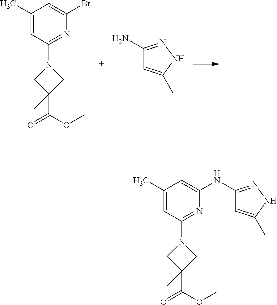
C1(C)=CC(N2CC(C(OC)=O)(C)C2)=NC(Br)=C1.C1(N)=NNC(C)=C1.C1(C)=CC(N2CC(C(OC)=O)(C)C2)=NC(NC2=NNC(C)=C2)=C1
